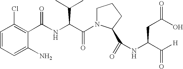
C1(N)=CC=CC(Cl)=C1C(NC(C(N1CCCC1C(=O)NC(CC(O)=O)C([H])=O)=O)C(C)C)=O
